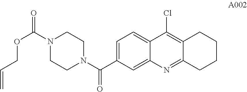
C1=C(C(N2CCN(C(=O)OCC=C)CC2)=O)C=C2C(=C1)C(Cl)=C1C(=N2)CCCC1
